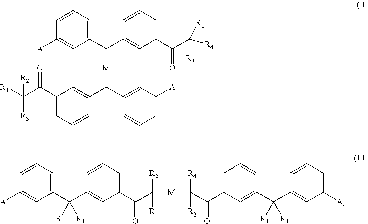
C12=C(C=CC([A])=C1)C1=CC=C(C(C([R2])([R4])[R3])=O)C=C1C2[M]C1C2=CC(C(C([R4])([R3])[R2])=O)=CC=C2C2=CC=C([A])C=C12.C12=C(C=CC([A])=C1)C1=CC=C(C(C([R2])([M]C(C(=O)C3=CC=C4C(=C3)C([R1])([R1])C3=CC([A])=CC=C43)([R4])[R2])[R4])=O)C=C1C2([R1])[R1]
